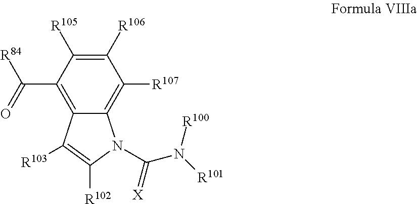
C1([R106])=C([R105])C(C([R84])=O)=C2C(=C1[R107])N(C(=[X])N([R101])[R100])C([R102])=C2[R103]
